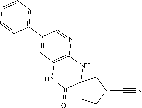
C12(CCN(C#N)C1)NC1=C(NC2=O)C=C(C2=CC=CC=C2)C=N1
